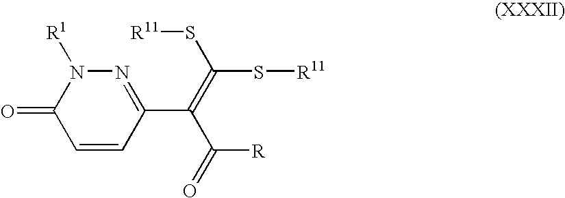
C1=CC(C(C([R])=O)=C(S[R11])S[R11])=NN([R1])C1=O
